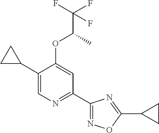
C1(C2CC2)=CN=C(C2=NOC(C3CC3)=N2)C=C1OC(C(F)(F)F)C
